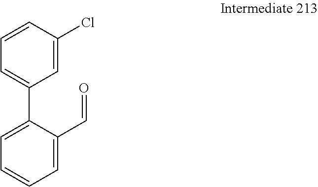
C1=CC(Cl)=CC(C2=CC=CC=C2C=O)=C1
